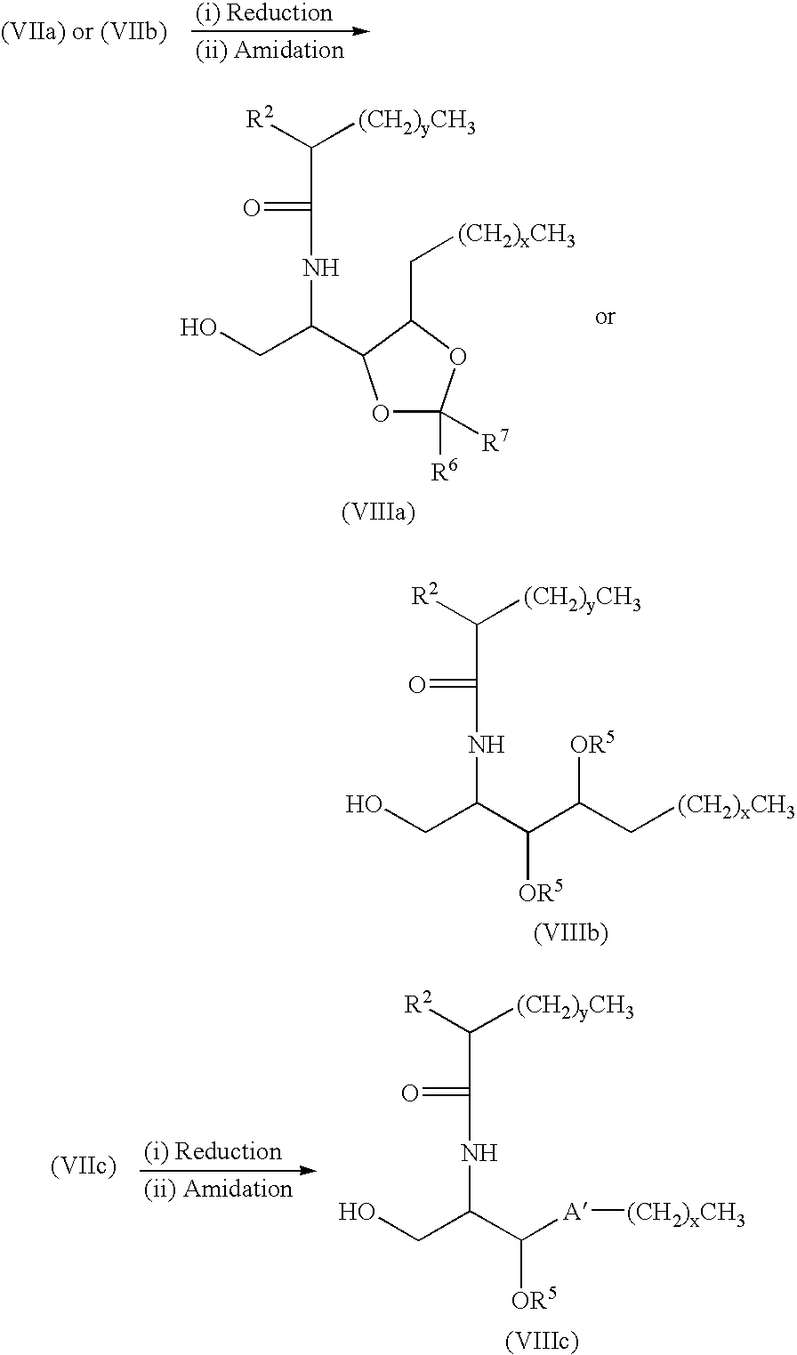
OCC(C(C(C[(CH2)xCH3])[OR5])[OR5])NC(C([R2])[(CH2)yCH3])=O.OCC(C1OC([R6])([R7])OC1C[(CH2)xCH3])NC(C([R2])[(CH2)yCH3])=O.OCC(C([A][(CH2)xCH3])[OR5])NC(C([R2])[(CH2)yCH3])=O
